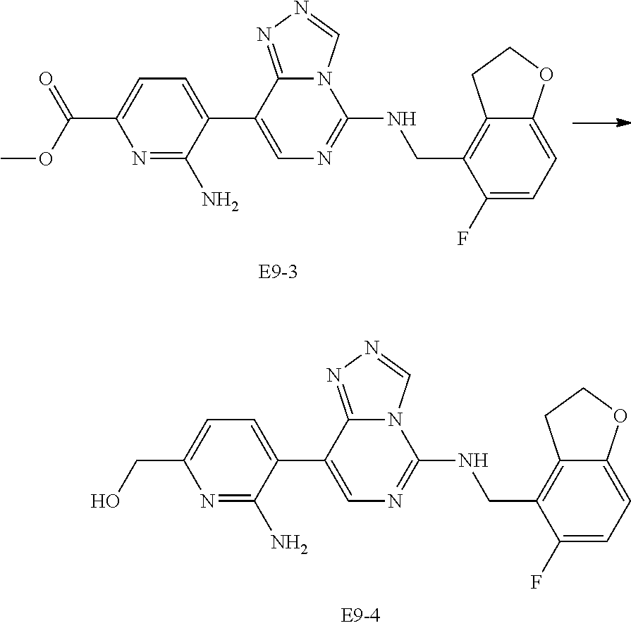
N12C(=NN=C1)C(C1=CC=C(CO)N=C1N)=CN=C2NCC1=C2C(=CC=C1F)OCC2.N12C(=NN=C1)C(C1=CC=C(C(=O)OC)N=C1N)=CN=C2NCC1=C2C(=CC=C1F)OCC2
